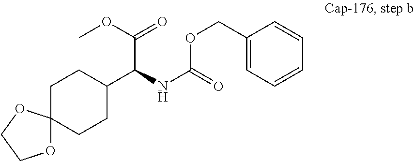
C1C2(CCC(C(NC(=O)OCC3=CC=CC=C3)C(OC)=O)C1)OCCO2
